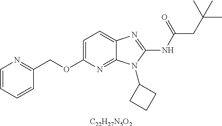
[C22H27N5O2].C1=C(OCC2=NC=CC=C2)N=C2C(=C1)N=C(NC(CC(C)(C)C)=O)N2C1CCC1
